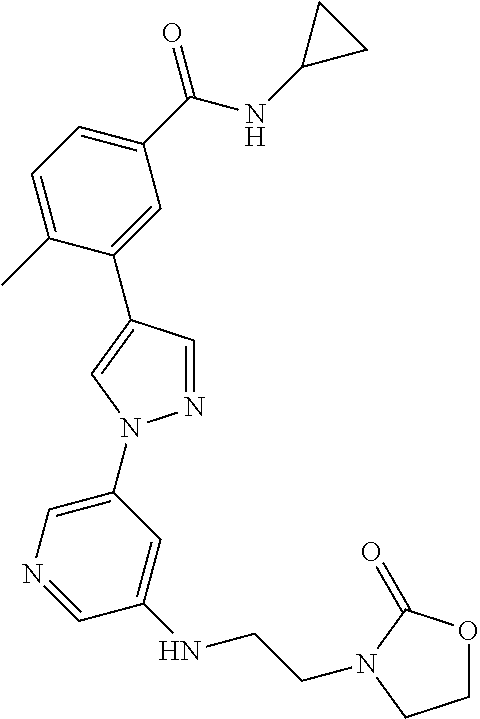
C1(C(NC2CC2)=O)=CC=C(C)C(C2=CN(C3=CN=CC(NCCN4C(=O)OCC4)=C3)N=C2)=C1
